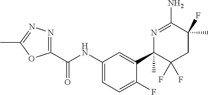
C1(C(NC2=CC=C(F)C(C3(C)C(F)(F)CC(C)(F)C(N)=N3)=C2)=O)=NN=C(C)O1
